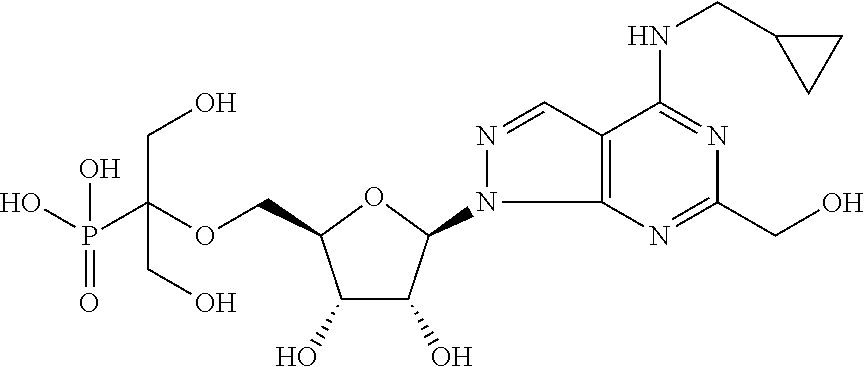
C(OCC1C(O)C(O)C(N2C3=C(C=N2)C(NCC2CC2)=NC(CO)=N3)O1)(P(O)(=O)O)(CO)CO
